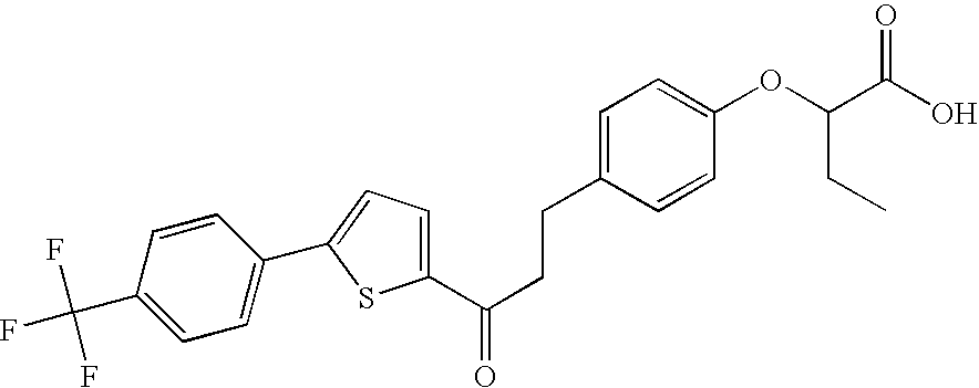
C1(C(CCC2=CC=C(OC(C(O)=O)CC)C=C2)=O)=CC=C(C2=CC=C(C(F)(F)F)C=C2)S1
